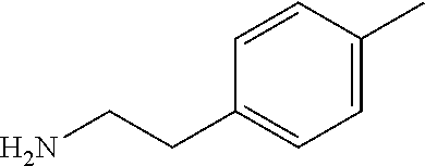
C1=C(C)C=CC(CCN)=C1
